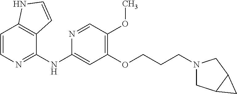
C1=CN=C(NC2=CC(OCCCN3CC4C(C3)C4)=C(OC)C=N2)C2=C1NC=C2
